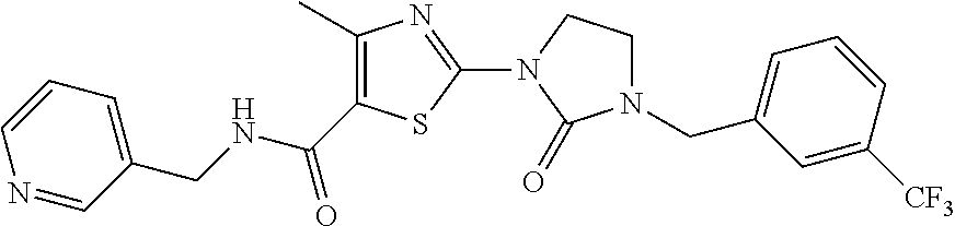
C1(C)=C(C(NCC2=CC=CN=C2)=O)SC(N2C(=O)N(CC3=CC=CC([CF3])=C3)CC2)=N1
